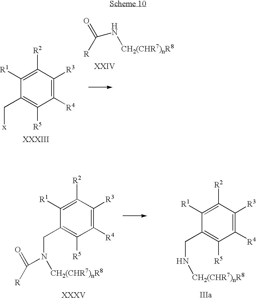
C1([R1])=C([R2])C([R3])=C([R4])C([R5])=C1C[x].[R]C(N[CH2(CHR7)nR8])=O.C1([R1])=C([R2])C([R3])=C([R4])C([R5])=C1CN([CH2(CHR7)nR8])C(=O)[R].C1([R1])=C([R2])C([R3])=C([R4])C([R5])=C1CN[CH2(CHR7)nR8]
